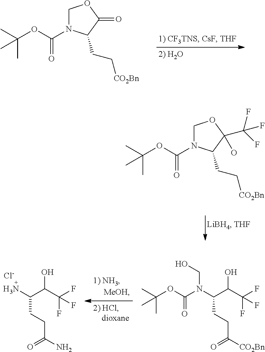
C1N(C(=O)OC(C)(C)C)C(CC[CO2Bn])C(=O)O1.C1N(C(=O)OC(C)(C)C)C(CC[CO2Bn])C(O)(C(F)(F)F)O1.NC(CCC(N)=O)C(C(F)(F)F)O.[Cl-].C(C)(C)(OC(N(C(CCC([CO2Bn])=O)C(C(F)(F)F)O)CO)=O)C
